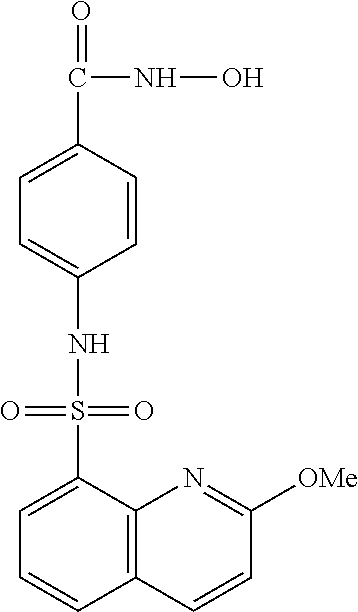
C1=C(C(=O)NO)C=CC(NS(=O)(=O)C2=CC=CC3=C2N=C([OMe])C=C3)=C1
